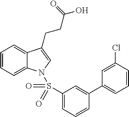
C1=CC=C2C(=C1)C(CCC(O)=O)=CN2S(C1=CC=CC(C2=CC=CC(Cl)=C2)=C1)(=O)=O
